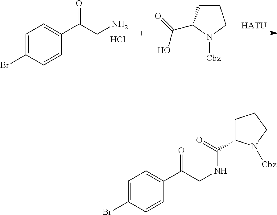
C1CCN([Cbz])C1C(NCC(C1=CC=C(Br)C=C1)=O)=O.[HATU].C1=C(Br)C=CC(C(=O)CN)=C1.Cl.C1CC(C(=O)O)N([Cbz])C1
